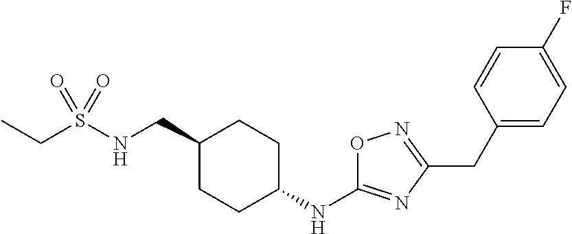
C(S(NCC1CCC(NC2=NC(CC3=CC=C(F)C=C3)=NO2)CC1)(=O)=O)C
